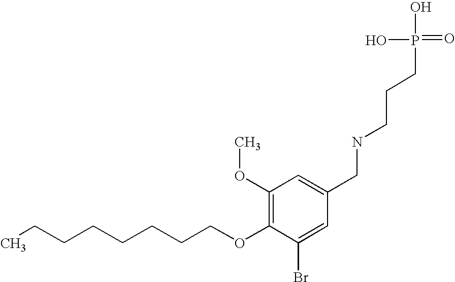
C(COC1=C(OC)C=C(CNCCCP(=O)(O)O)C=C1Br)CCCCCC
